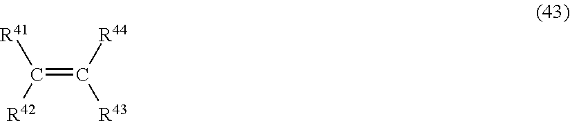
C(=C([R44])[R43])([R41])[R42]
